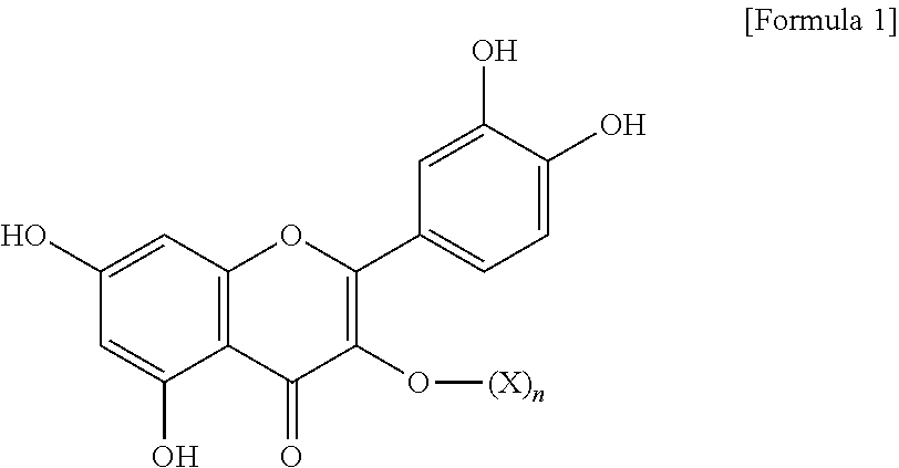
C1=C(O)C2=C(C=C1O)OC(C1=CC=C(O)C(O)=C1)=C(O[(X)n])C2=O
